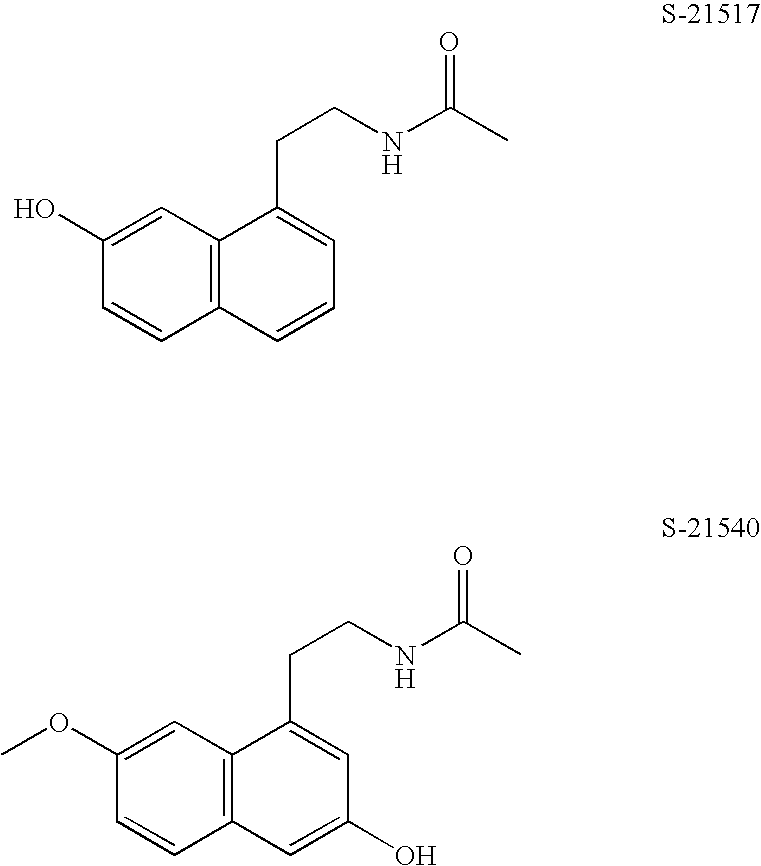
C1(O)=CC2=C(C=C1)C=CC=C2CCNC(C)=O.C1(OC)=CC2=C(C=C1)C=C(O)C=C2CCNC(C)=O
